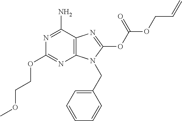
C12=C(C(N)=NC(OCCOC)=N1)N=C(OC(OCC=C)=O)N2CC1=CC=CC=C1
